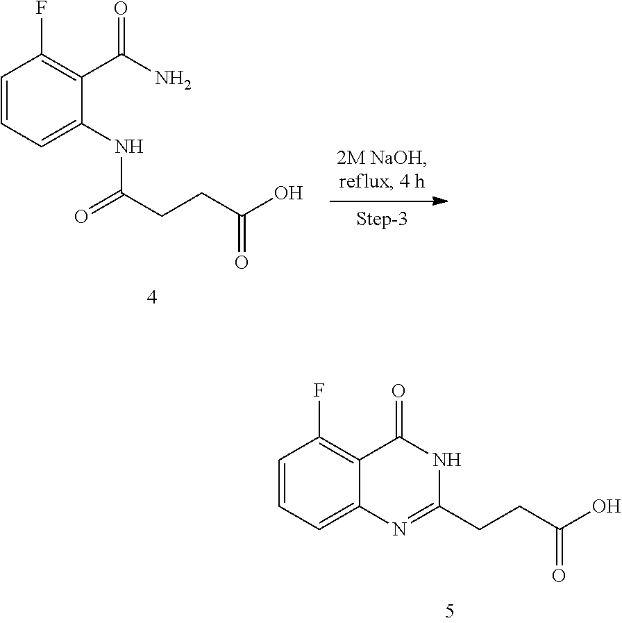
OC(=O)CCC(NC1=CC=CC(F)=C1C(N)=O)=O.OC(CCC1=NC2=CC=CC(F)=C2C(=O)N1)=O
